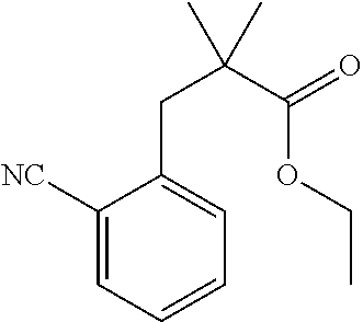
C1([NC])=CC=CC=C1CC(C)(C(=O)OCC)C
